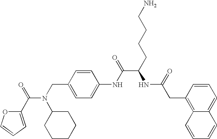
C1(C(N(CC2=CC=C(NC(C(NC(CC3=C4C(=CC=C3)C=CC=C4)=O)CCCCN)=O)C=C2)C2CCCCC2)=O)=CC=CO1
